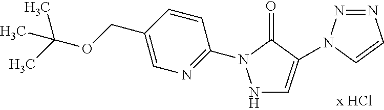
N1C=C(N2N=NC=C2)C(=O)N1C1=NC=C(COC(C)(C)C)C=C1
